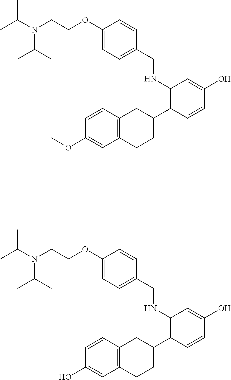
C(NC1=C(C2CC3=C(CC2)C=C(OC)C=C3)C=CC(O)=C1)C1=CC=C(OCCN(C(C)C)C(C)C)C=C1.C(NC1=C(C2CC3=C(CC2)C=C(O)C=C3)C=CC(O)=C1)C1=CC=C(OCCN(C(C)C)C(C)C)C=C1
